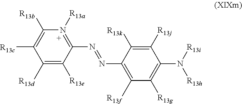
N(C1=C([R13f])C([R13g])=C(N([R13i])[R13h])C([R13j])=C1[R13k])=NC1=N([R13a])C([R13b])=C([R13c])C([R13d])=C1[R13e]
